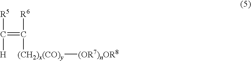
C(=C([R6])[(CH2)x(CO)y][(OR7)nOR8])([R5])[H]
